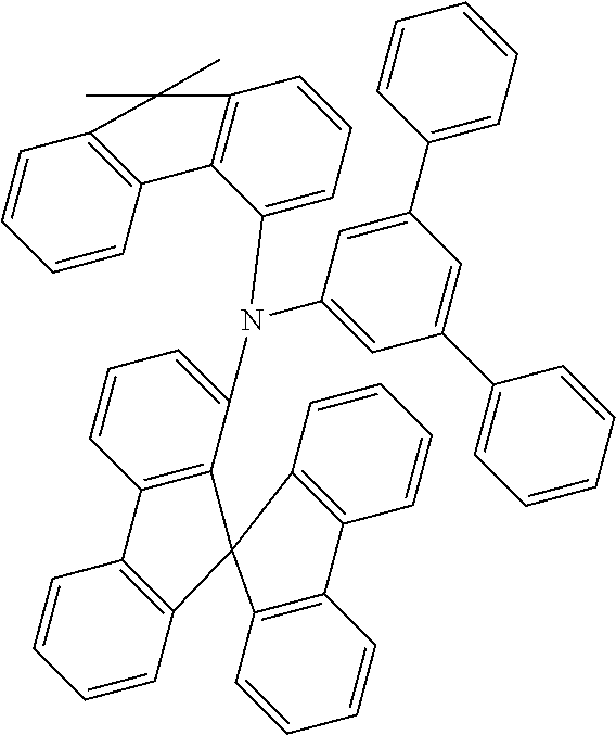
C12=C(C(N(C3=CC=CC4=C3C3=C(C=CC=C3)C4(C)C)C3=CC(C4=CC=CC=C4)=CC(C4=CC=CC=C4)=C3)=CC=C1)C1(C3=C2C=CC=C3)C2=C(C=CC=C2)C2=C1C=CC=C2
